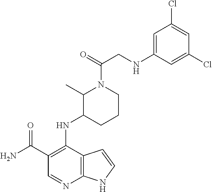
N(C1=C(C(N)=O)C=NC2=C1C=CN2)C1C(C)N(C(CNC2=CC(Cl)=CC(Cl)=C2)=O)CCC1
